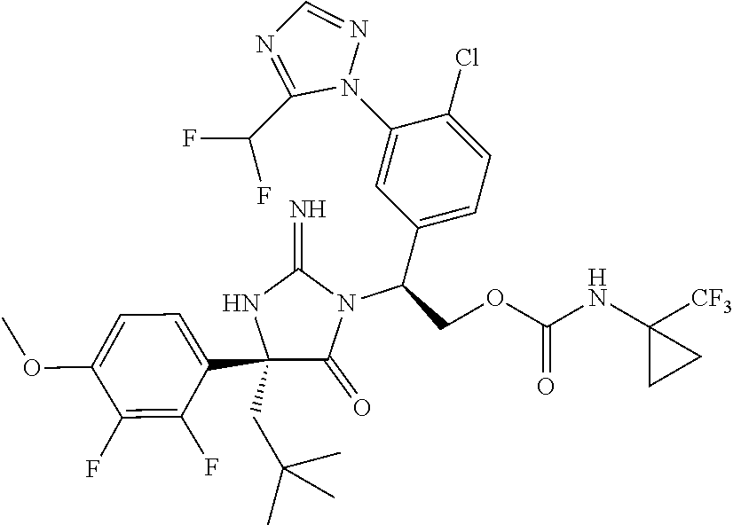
C1(C2=CC=C(OC)C(F)=C2F)(CC(C)(C)C)C(=O)N(C(C2=CC=C(Cl)C(N3N=CN=C3C(F)F)=C2)COC(NC2([CF3])CC2)=O)C(=N)N1
